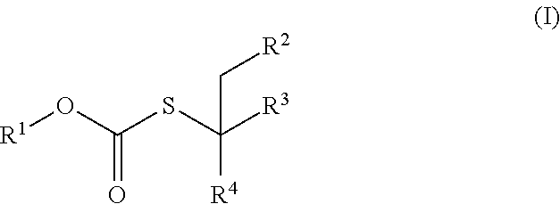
[R1]OC(SC([R3])([R4])C[R2])=O
